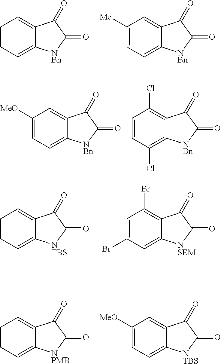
C1=CC=C2C(=C1)C(=O)C(=O)[NBn]2.C1([Me])=CC=C2C(=C1)C(=O)C(=O)[NBn]2.C1([MeO])=CC=C2C(=C1)C(=O)C(=O)[NBn]2.C1=CC(Cl)=C2C(=C1Cl)C(=O)C(=O)[NBn]2.C1=CC=C2C(=C1)C(=O)C(=O)[NTBS]2.C1=C(Br)C=C2C(=C1Br)C(=O)C(=O)[NSEM]2.C1=CC=C2C(=C1)C(=O)C(=O)[NPMB]2.C1([MeO])=CC=C2C(=C1)C(=O)C(=O)[NTBS]2
